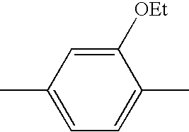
CC1=CC=C(C)C([OEt])=C1
